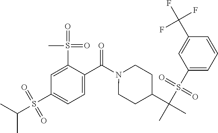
C1=C(S(=O)(C)=O)C(C(N2CCC(C(C)(S(C3=CC=CC(C(F)(F)F)=C3)(=O)=O)C)CC2)=O)=CC=C1S(C(C)C)(=O)=O
